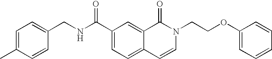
C1=C(C)C=CC(CNC(C2=CC=C3C(=C2)C(=O)N(CCOC2=CC=CC=C2)C=C3)=O)=C1
